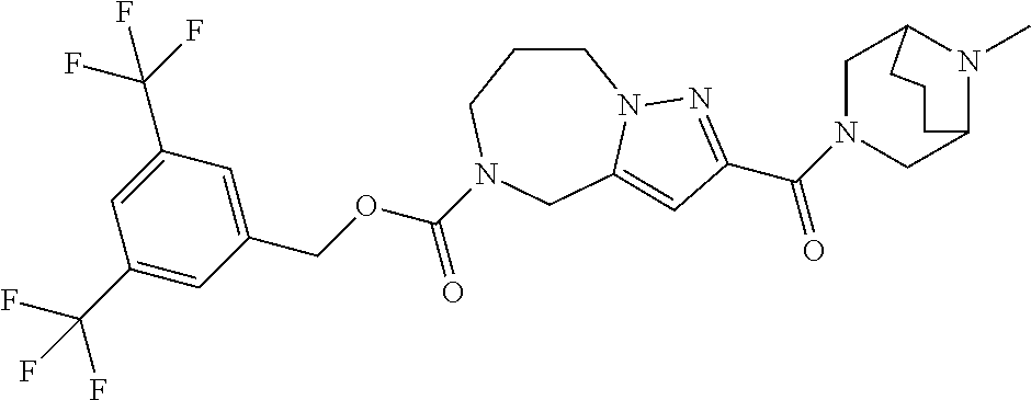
C1CCN(C(OCC2=CC(C(F)(F)F)=CC(C(F)(F)F)=C2)=O)CC2=CC(C(=O)N3CC4CCCC(N4C)C3)=NN12
